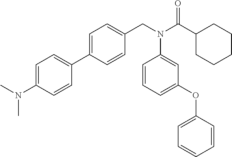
C1(C2=CC=C(CN(C(C3CCCCC3)=O)C3=CC(OC4=CC=CC=C4)=CC=C3)C=C2)=CC=C(N(C)C)C=C1
